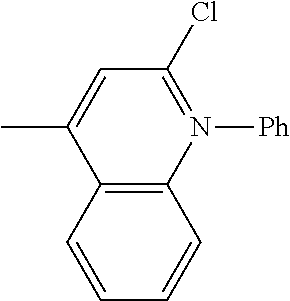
C12=C(C=CC=C1)C(C)=CC(Cl)=N2[Ph]
